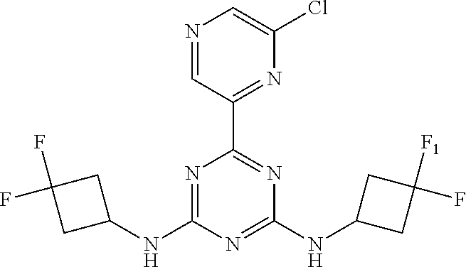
C1(NC2=NC(C3=NC(Cl)=CN=C3)=NC(NC3CC(F)([F1])C3)=N2)CC(F)(F)C1
